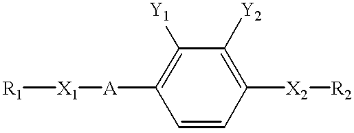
C1([Y1])=C([A][X1][R1])C=CC([X2][R2])=C1[Y2]
